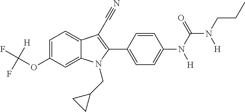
C1=C(OC(F)(F)[H])C=C2C(=C1)C(C#N)=C(C1=CC=C(N(C(=O)N(CCC)[H])[H])C=C1)N2CC1CC1
